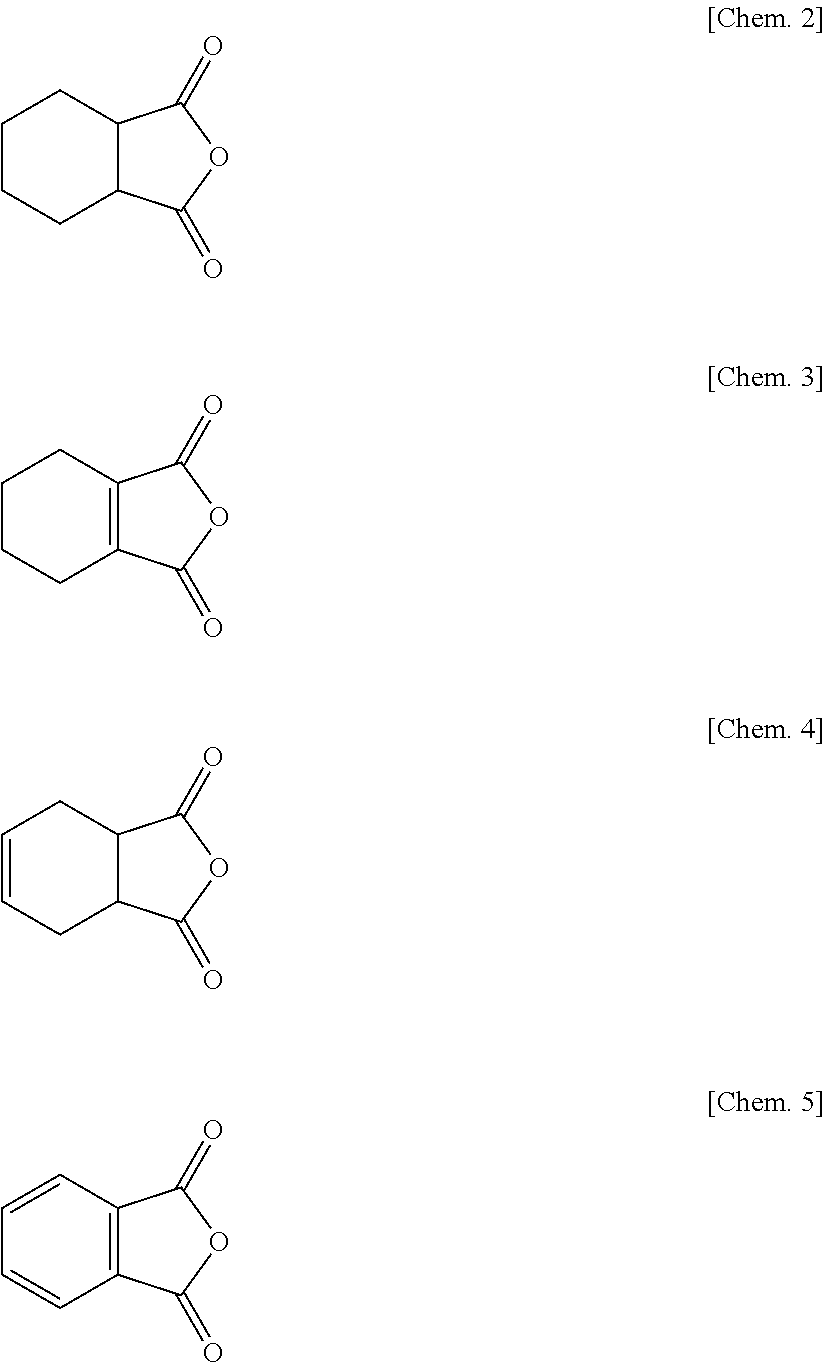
C1CCC2C(C1)C(=O)OC2=O.C1CCC2=C(C1)C(=O)OC2=O.C1=CCC2C(C1)C(=O)OC2=O.C1=CC2=C(C=C1)C(=O)OC2=O
